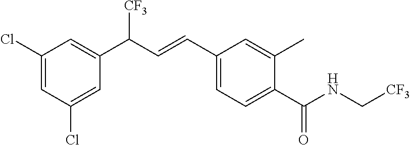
C1(Cl)=CC(Cl)=CC(C(C=CC2=CC=C(C(NC[CF3])=O)C(C)=C2)[CF3])=C1
